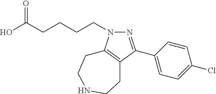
C1(C2=NN(CCCCC(O)=O)C3=C2CCNCC3)=CC=C(Cl)C=C1
